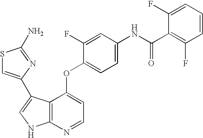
N(C(C1=C(F)C=CC=C1F)=O)C1=CC=C(OC2=CC=NC3=C2C(C2=CSC(N)=N2)=CN3)C(F)=C1
